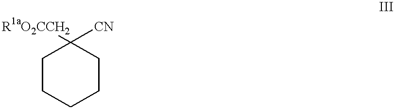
C1CCCCC1([CN])[R1aO2CCH2]
